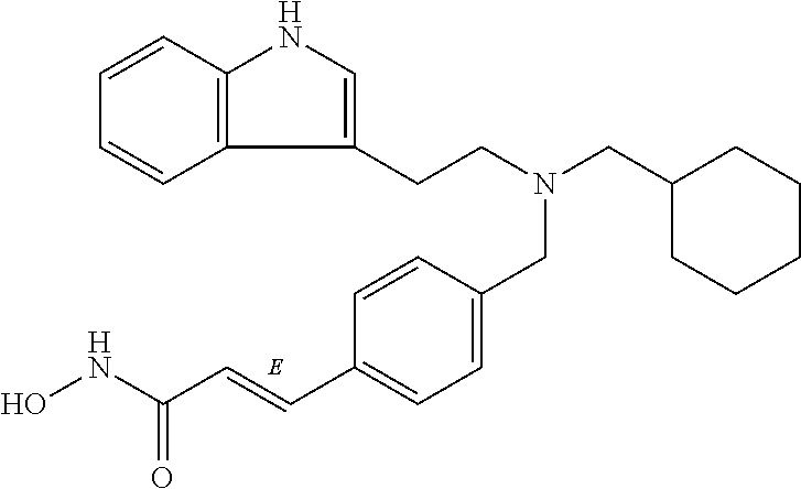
C(C1=CC=C(C=CC(NO)=O)C=C1)N(CCC1=CNC2=C1C=CC=C2)CC1CCCCC1
